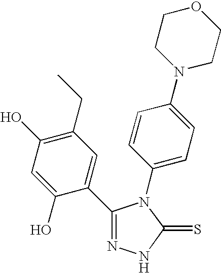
C1(C2=CC(CC)=C(O)C=C2O)=NNC(=S)N1C1=CC=C(N2CCOCC2)C=C1
